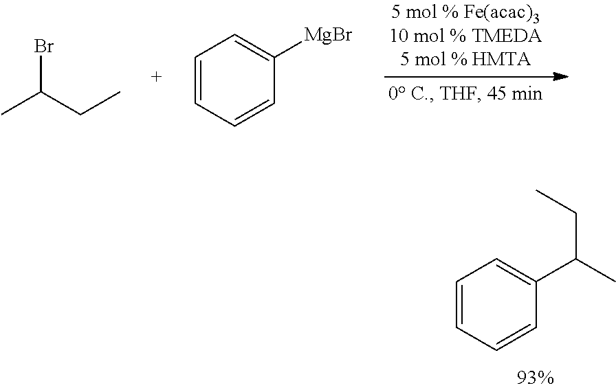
BrC(CC)C.C1=CC=CC([MgBr])=C1.C1=CC=CC(C(C)CC)=C1
